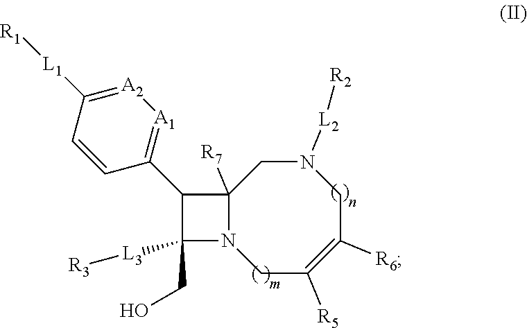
C12([R7])N(CC([R5])=C([R6])CN([L2][R2])C1)C(CO)([L3][R3])C2C1=[A1][A2]=C([L1][R1])C=C1
